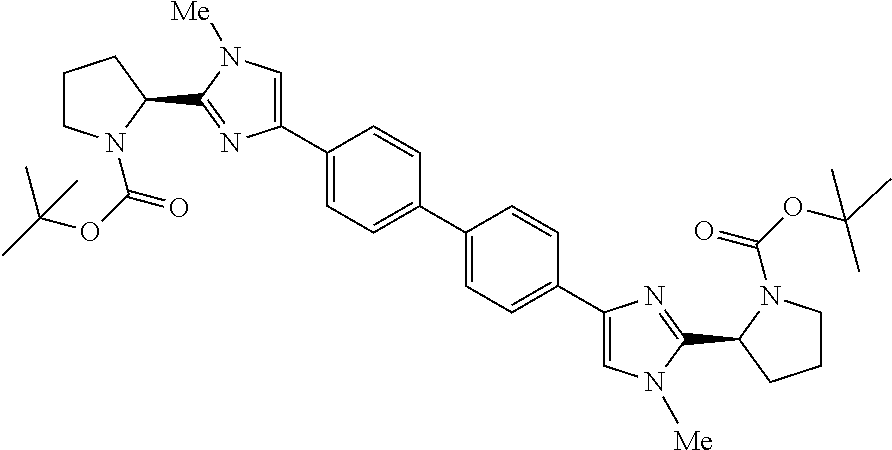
C1CN(C(OC(C)(C)C)=O)C(C2=NC(C3=CC=C(C4=CC=C(C5=CN([Me])C(C6CCCN6C(OC(C)(C)C)=O)=N5)C=C4)C=C3)=CN2[Me])C1
